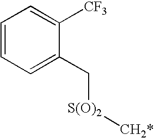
C1=CC=C(C[S(O)2][CH2*])C([CF3])=C1
